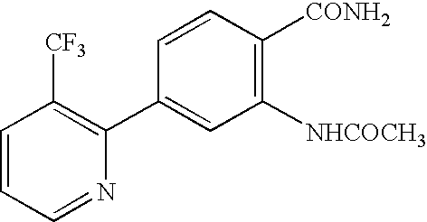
C1=CC=NC(C2=CC([NHCOCH3])=C([CONH2])C=C2)=C1[CF3]
